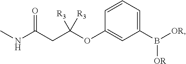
C(C(OC1=CC(B([OR])[OR])=CC=C1)([R3])[R3])C(NC)=O
